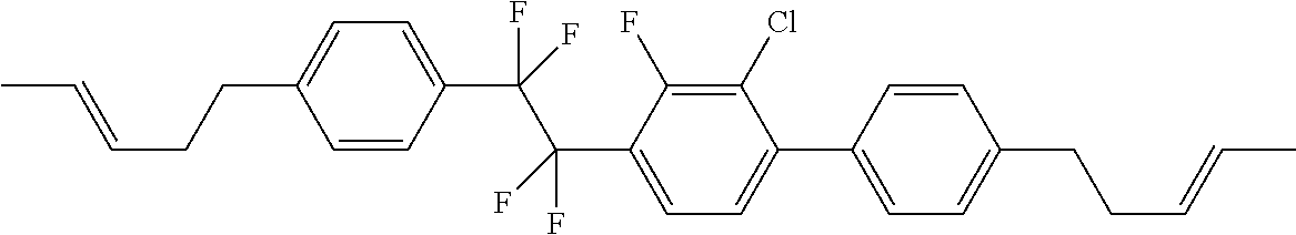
C1(C(C(C2=CC=C(C3=CC=C(CCC=CC)C=C3)C(Cl)=C2F)(F)F)(F)F)=CC=C(CCC=CC)C=C1
